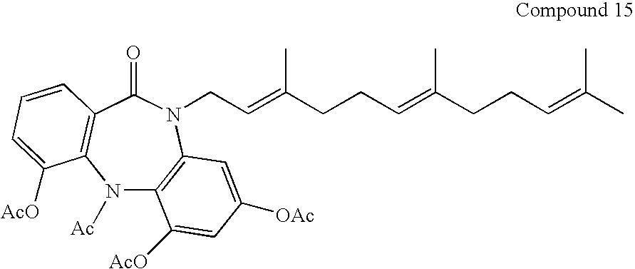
N1([Ac])C2=C(N(CC=C(CCC=C(CCC=C(C)C)C)C)C(=O)C3=C1C([AcO])=CC=C3)C=C([OAc])C=C2[AcO]
